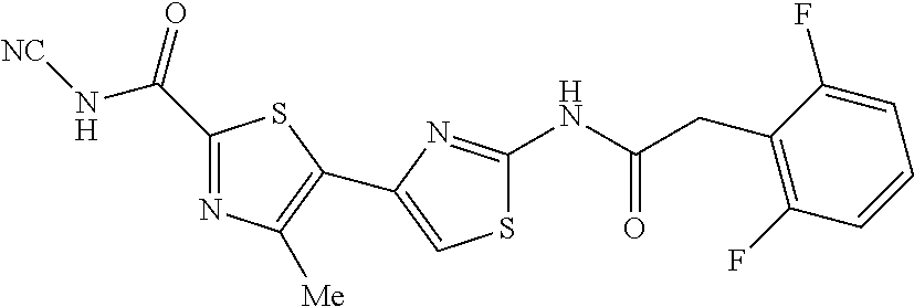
S1C(NC(CC2=C(F)C=CC=C2F)=O)=NC(C2=C([Me])N=C(C(=O)N[NC])S2)=C1
